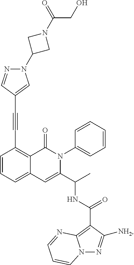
C1=CC=C2C(=C1C#CC1=CN(C3CN(C(=O)CO)C3)N=C1)C(=O)N(C1=CC=CC=C1)C(C(C)NC(=O)C1=C3N(N=C1[NH2])C=CC=N3)=C2
